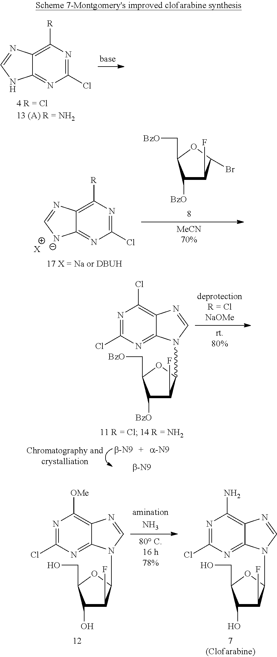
C1(Cl)=NC([R])=C2C(=N1)NC=N2.C1([BzO])C(F)C(Br)OC1C[BzO].C1(Cl)=NC([R])=C2C(=N1)[N-]C=N2.[X].C1([BzO])C(F)C(N2C3=NC(Cl)=NC(Cl)=C3N=C2)OC1C[BzO].C1(O)C(F)C(N2C3=NC(Cl)=NC([OMe])=C3N=C2)OC1CO.C1(O)C(F)C(N2C3=NC(Cl)=NC(N)=C3N=C2)OC1CO
